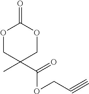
O1CC(C)(C(=O)OCC#C)COC1=O
